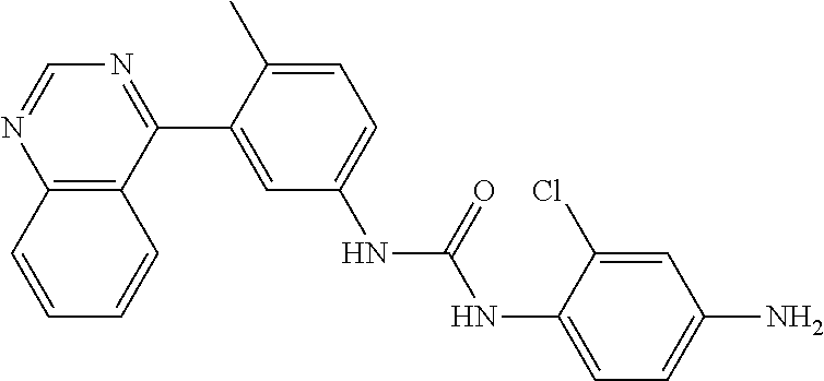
C12=C(C(C3=CC(NC(NC4=CC=C(N)C=C4Cl)=O)=CC=C3C)=NC=N1)C=CC=C2
